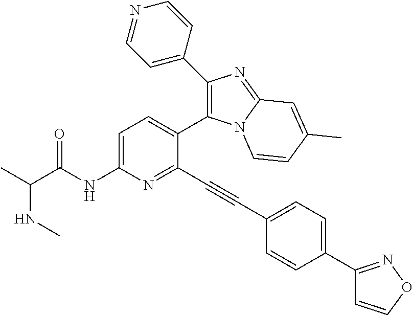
C1=C(NC(C(C)NC)=O)N=C(C#CC2=CC=C(C3=NOC=C3)C=C2)C(C2=C(C3=CC=NC=C3)N=C3N2C=CC(C)=C3)=C1
